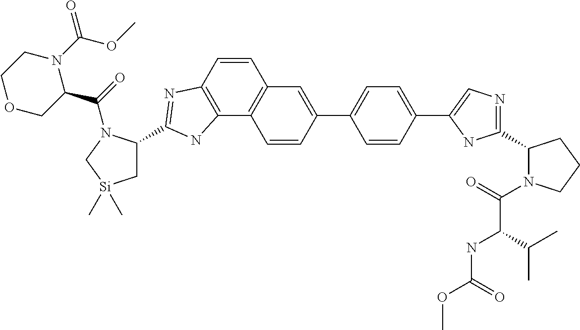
C1(C2=CC3=C(C4=C(C=C3)N=C(C3C[Si](C)(C)CN3C(=O)C3N(C(=O)OC)CCOC3)N4)C=C2)=CC=C(C2=CN=C(C3N(C(=O)C(C(C)C)NC(OC)=O)CCC3)N2)C=C1
